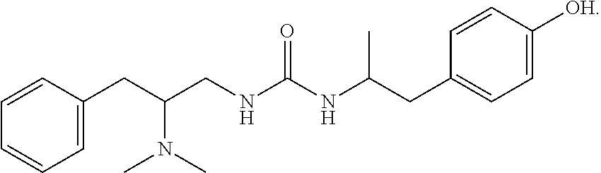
C1=C(CC(CNC(NC(C)CC2=CC=C([OH])C=C2)=O)N(C)C)C=CC=C1
